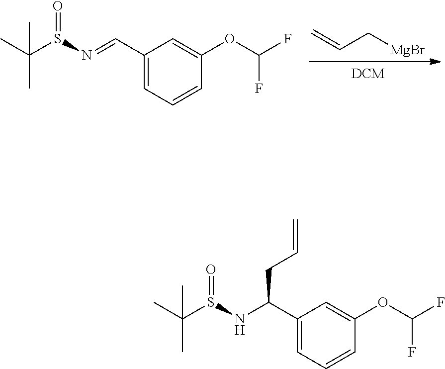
C1(C=NS(C(C)(C)C)=O)=CC=CC(OC(F)F)=C1.C=CC[MgBr].C1(C(NS(C(C)(C)C)=O)CC=C)=CC=CC(OC(F)F)=C1
